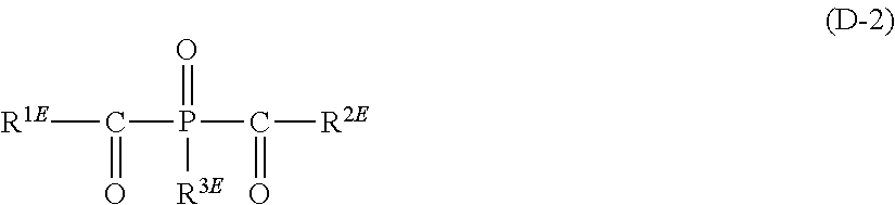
[R1E]C(P(C([R2E])=O)(=O)[R3E])=O
